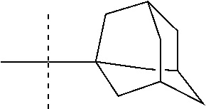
C(C)(C)(C)C12CC3CC(CC(C1)C3)C2
